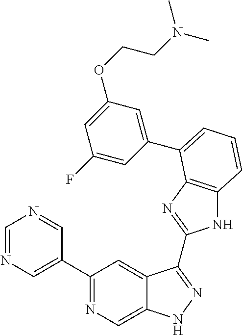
C1(C2=NC=C3C(=C2)C(C2=NC4=C(N2)C=CC=C4C2=CC(OCCN(C)C)=CC(F)=C2)=NN3)=CN=CN=C1
